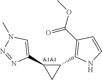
C1(C2=C(C(OC)=O)C=CN2)C(C2=CN(C)N=N2)C1
